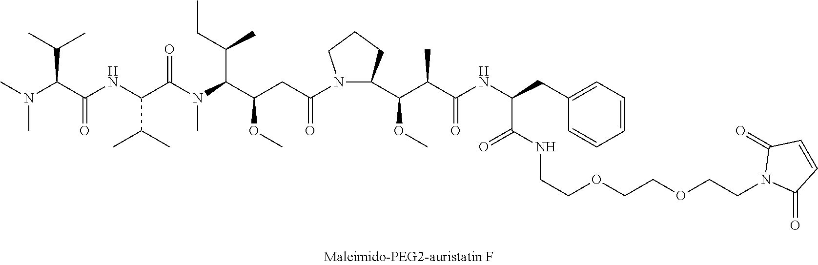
N(C(C(NC(C(N(C(C(CC(=O)N1C(C(C(C(NC(CC2=CC=CC=C2)C(NCCOCCOCCN2C(=O)C=CC2=O)=O)=O)C)OC)CCC1)OC)C(CC)C)C)=O)C(C)C)=O)C(C)C)(C)C
